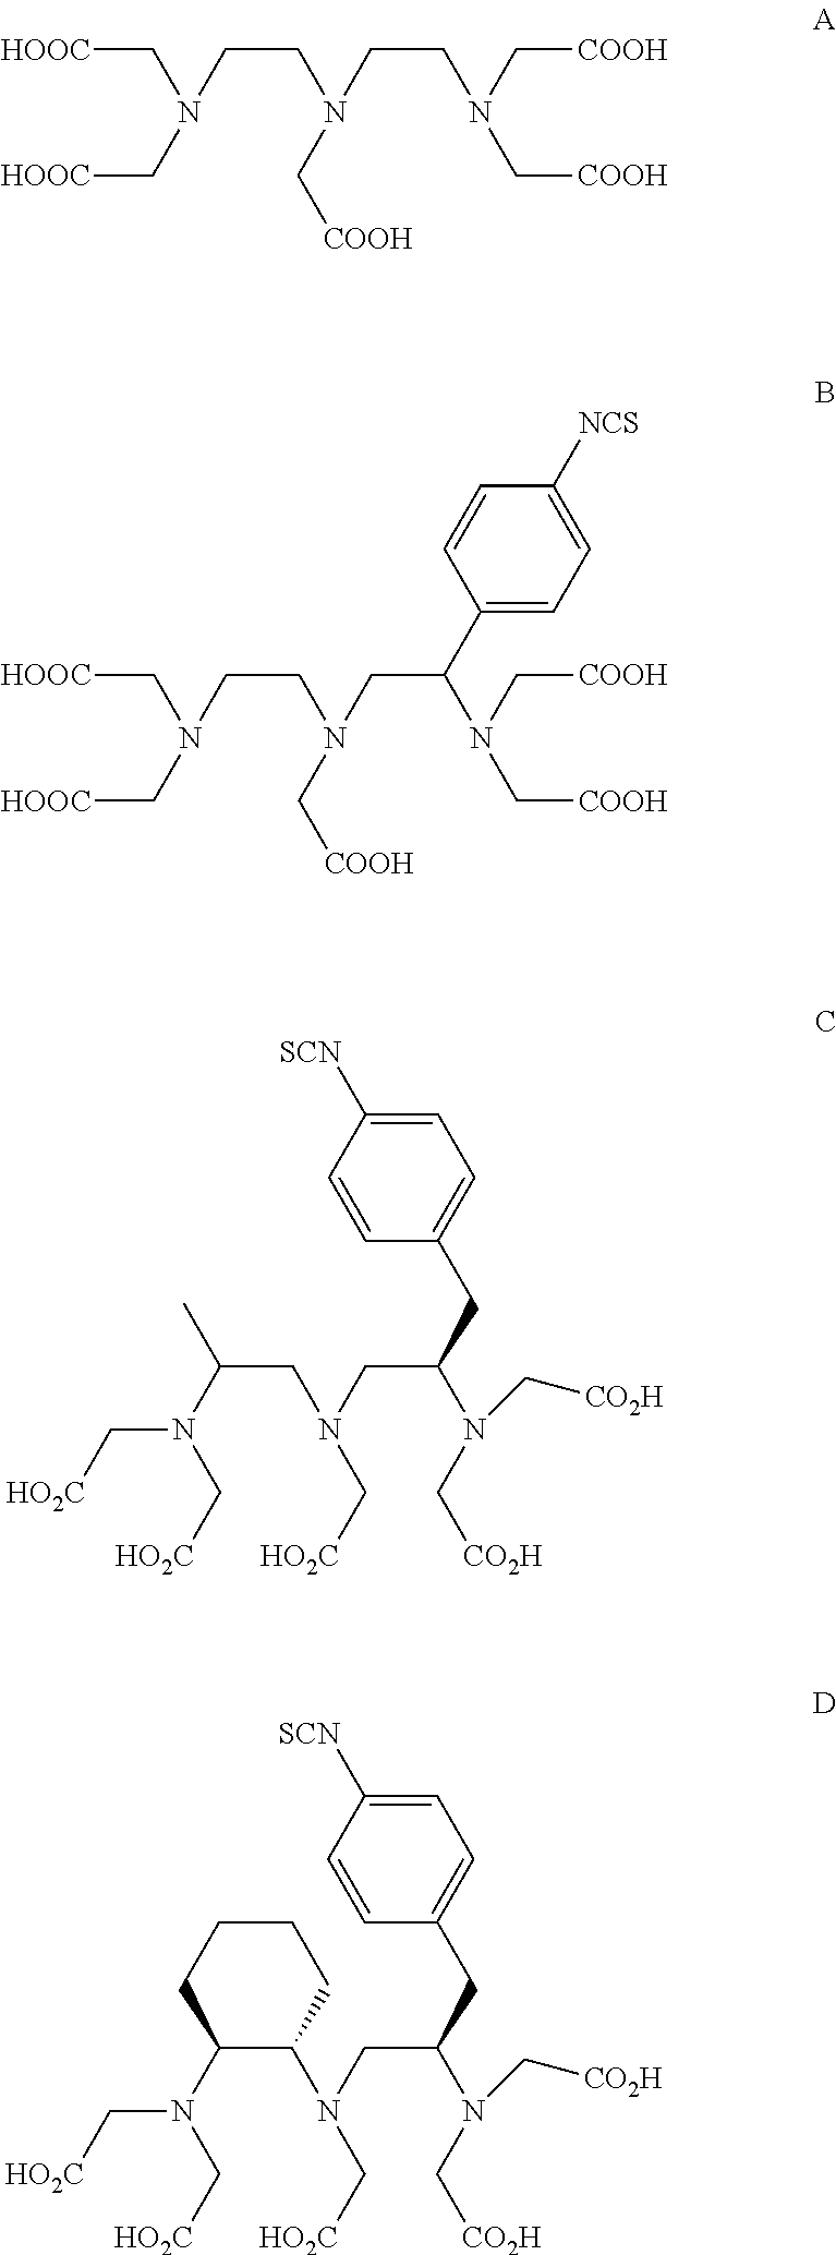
[HOOC]CN(CCN(CCN(C[COOH])C[COOH])C[COOH])C[HOOC].[HOOC]CN(CCN(CC(N(C[COOH])C[COOH])C1=CC=C([NCS])C=C1)C[COOH])C[HOOC].N(C(CN(CC(N(C[CO2H])C[CO2H])CC1=CC=C([SCN])C=C1)C[HO2C])C)(C[HO2C])C[HO2C].N(C1C(N(CC(N(C[CO2H])C[CO2H])CC2=CC=C([SCN])C=C2)C[HO2C])CCCC1)(C[HO2C])C[HO2C]
